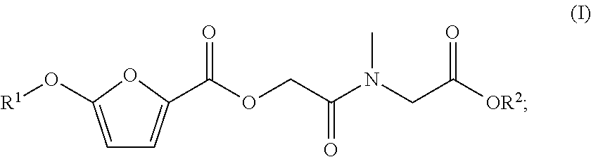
C1=C(C(OCC(N(CC([OR2])=O)C)=O)=O)OC(O[R1])=C1
